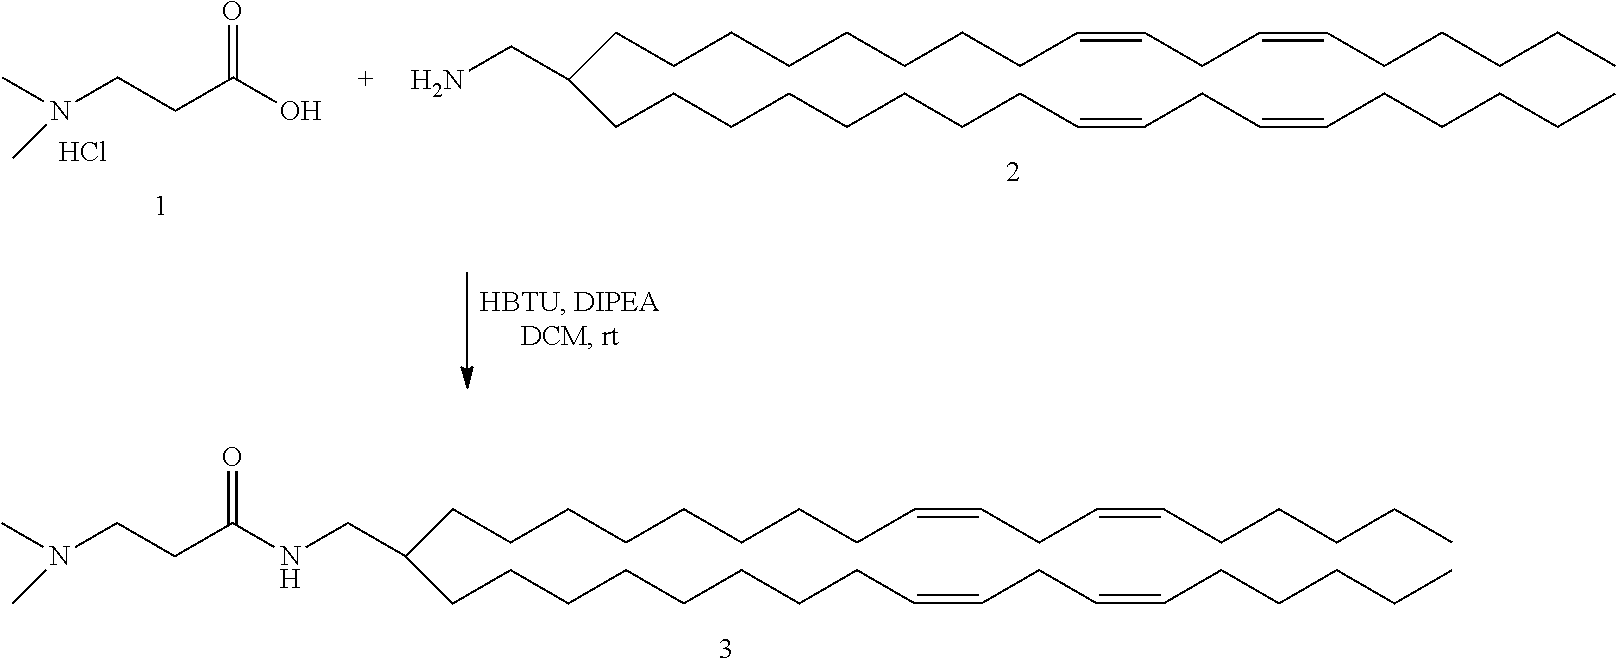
C(C(CCCCCCCCC=CCC=CCCCCC)CCCCCCCCC=CCC=CCCCCC)NC(CCN(C)C)=O.CN(CCC(=O)O)C.Cl.C(C(CCCCCCCCC=CCC=CCCCCC)CCCCCCCCC=CCC=CCCCCC)N
